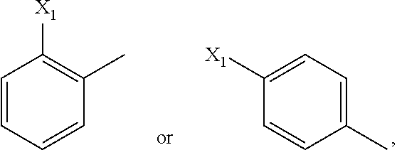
C1([X1])=CC=C(C)C=C1.C1=CC=CC(C)=C1[X1]
